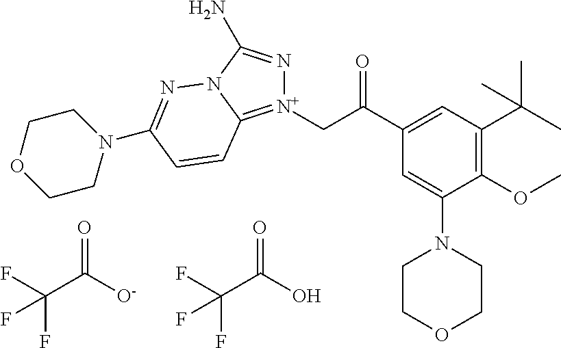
[N+]1(CC(C2=CC(C(C)(C)C)=C(OC)C(N3CCOCC3)=C2)=O)=C2N(C(N)=N1)N=C(N1CCOCC1)C=C2.FC(C([O-])=O)(F)F.FC(C(O)=O)(F)F
